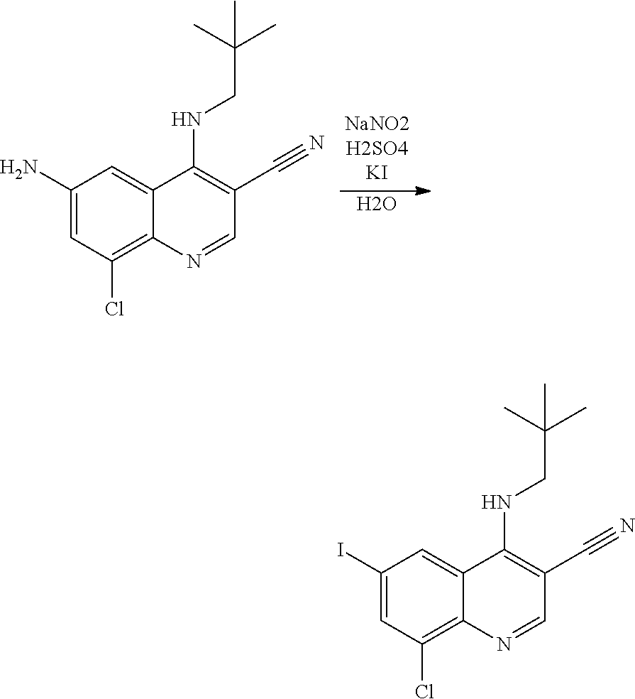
O.C1(N)=CC(Cl)=C2C(=C1)C(NCC(C)(C)C)=C(C#N)C=N2.C1(I)=CC(Cl)=C2C(=C1)C(NCC(C)(C)C)=C(C#N)C=N2
